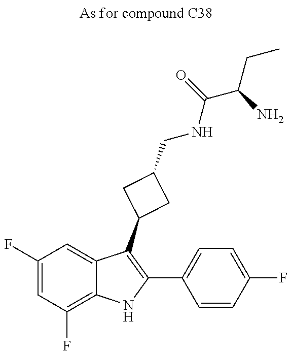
C1(F)=CC(F)=C2C(=C1)C(C1CC(CNC(C(CC)N)=O)C1)=C(C1=CC=C(F)C=C1)N2
